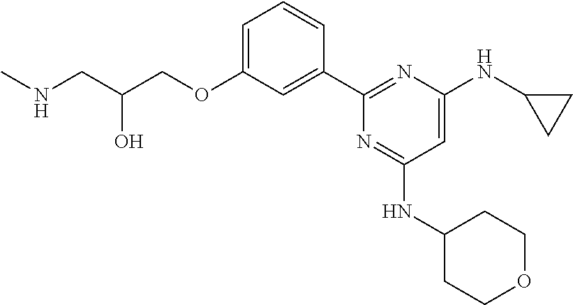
N(CC(COC1=CC=CC(C2=NC(NC3CC3)=CC(NC3CCOCC3)=N2)=C1)O)C
